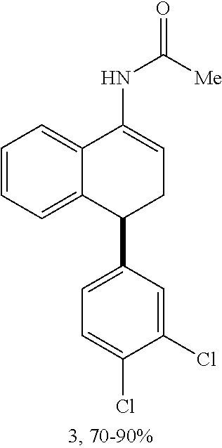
C1=CC=C2C(=C1)C(NC([Me])=O)=CCC2C1=CC=C(Cl)C(Cl)=C1
